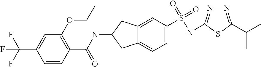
C12=CC(S(=O)(NC3=NN=C(C(C)C)S3)=O)=CC=C1CC(NC(C1=C(OCC)C=C(C(F)(F)F)C=C1)=O)C2
